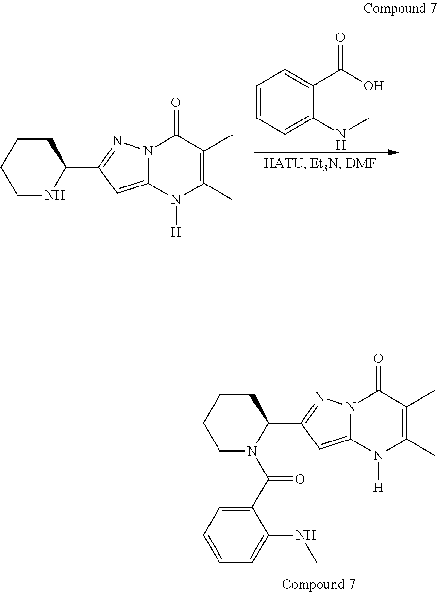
C1N(C(C2=CC=CC=C2NC)=O)C(C2=NN3C(=C2)N([H])C(C)=C(C)C3=O)CCC1.C1NC(C2=NN3C(=C2)N([H])C(C)=C(C)C3=O)CCC1.C1=CC=C(NC)C(C(O)=O)=C1
